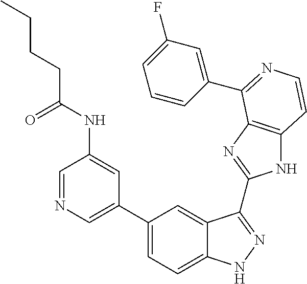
C1(C2=CN=CC(NC(CCCC)=O)=C2)=CC=C2C(=C1)C(C1=NC3=C(N1)C=CN=C3C1=CC(F)=CC=C1)=NN2
